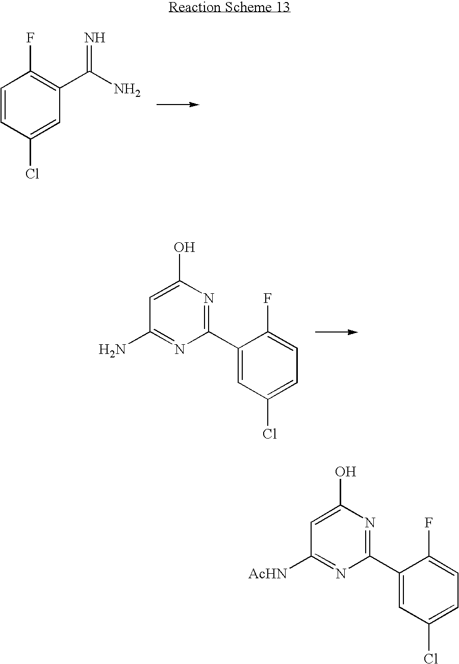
C1=CC(Cl)=CC(C(=N)N)=C1F.C1(C2=NC(O)=CC(N)=N2)=CC(Cl)=CC=C1F.C1(C2=NC(O)=CC([AcHN])=N2)=CC(Cl)=CC=C1F
